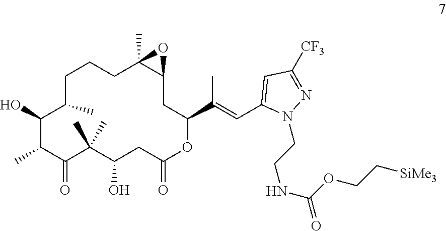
C1(O)C(C)C(=O)C(C)(C)C(O)CC(=O)OC(C(=CC2=CC([CF3])=NN2CCNC(=O)OCC[SiMe3])C)CC2C(C)(CCCC1C)O2
